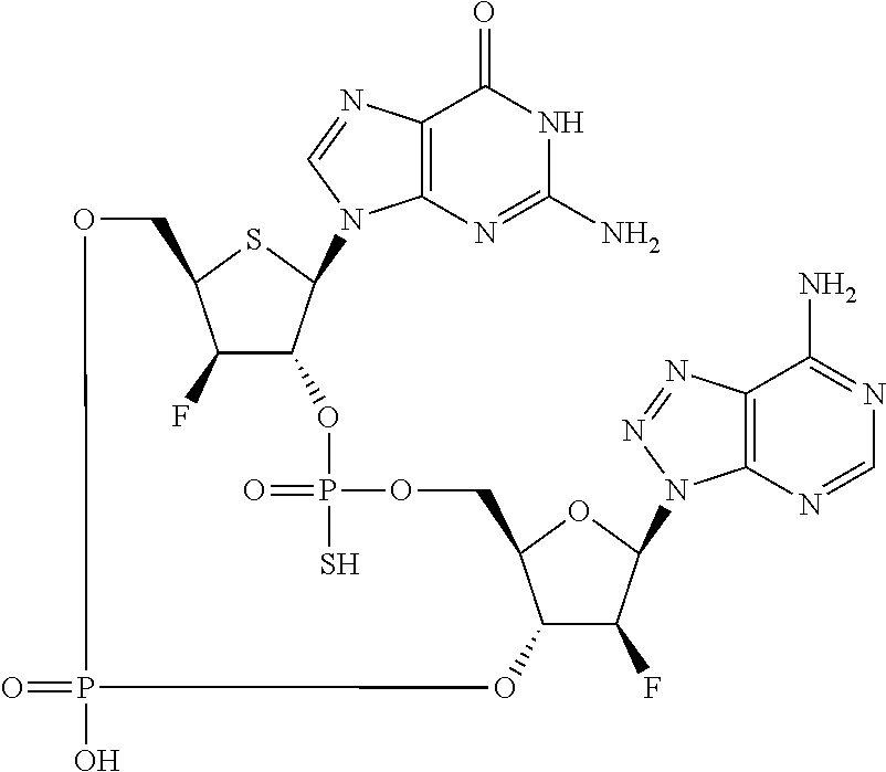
C12=C(N=CN1C1C3C(F)C(S1)COP(O)(=O)OC1C(F)C(N4C5=C(C(N)=NC=N5)N=N4)OC1COP(=O)(S)O3)C(=O)NC(N)=N2
